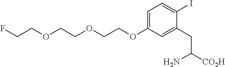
C1=C(OCCOCCOCCF)C=C(CC([CO2H])N)C(I)=C1
